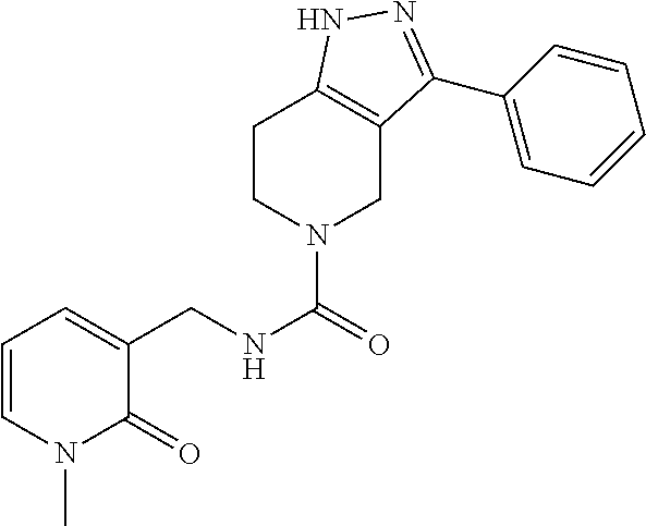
C1CN(C(=O)NCC2=CC=CN(C)C2=O)CC2=C1NN=C2C1=CC=CC=C1
